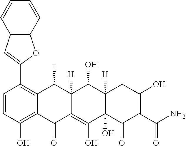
C1=CC(O)=C2C(=C1C1=CC3=C(O1)C=CC=C3)C(C)C1([H])C(=C(O)C3(O)C([H])(C1O)CC(O)=C(C(N)=O)C3=O)C2=O
